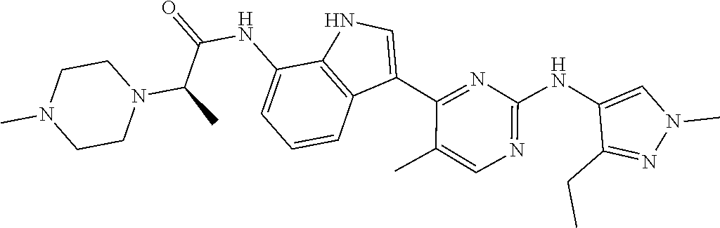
N1=C(NC2=CN(C)N=C2CC)N=C(C2=CNC3=C2C=CC=C3NC(=O)C(C)N2CCN(C)CC2)C(C)=C1
